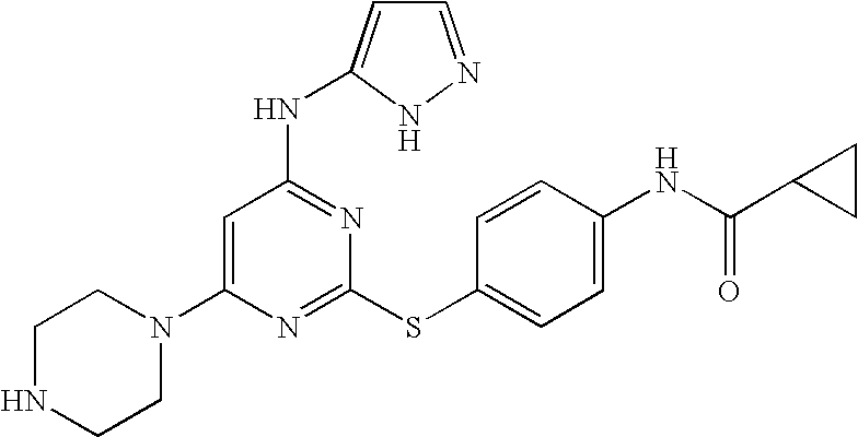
C1NCCN(C2=CC(NC3=CC=NN3)=NC(SC3=CC=C(NC(=O)C4CC4)C=C3)=N2)C1
